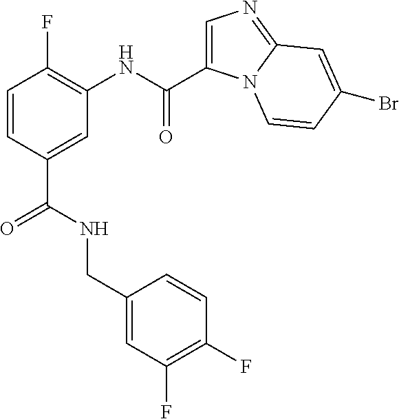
C1=CC(C(NCC2=CC(F)=C(F)C=C2)=O)=CC(NC(=O)C2=CN=C3N2C=CC(Br)=C3)=C1F
